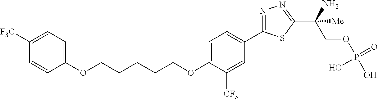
C(CCCCOC1=CC=C(C2=NN=C(C(COP(O)(=O)O)(N)[Me])S2)C=C1[CF3])OC1=CC=C([F3C])C=C1
